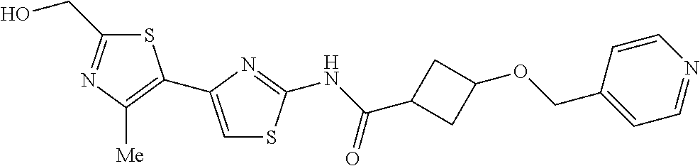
S1C(CO)=NC([Me])=C1C1=CSC(NC(C2CC(OCC3=CC=NC=C3)C2)=O)=N1
